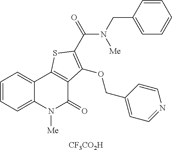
[CF3CO2H].C1=CC=C2C(=C1)C1=C(C(=O)N2[Me])C(OCC2=CC=NC=C2)=C(C(N([Me])CC2=CC=CC=C2)=O)S1
